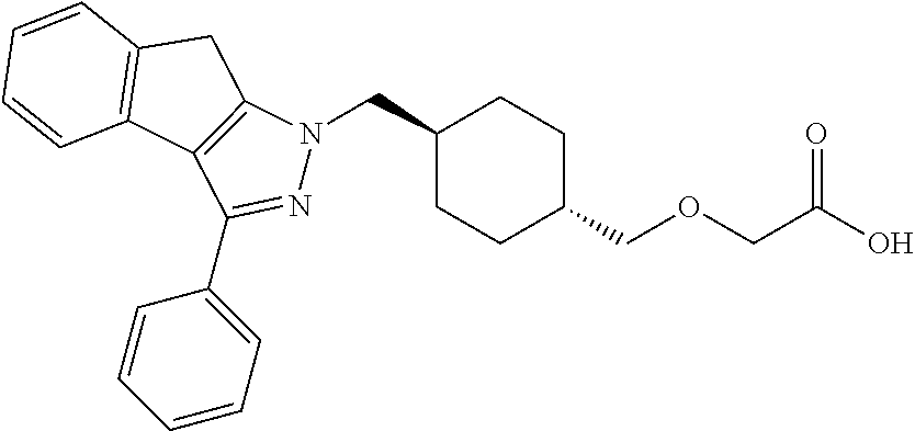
C1(CN2N=C(C3=CC=CC=C3)C3=C2CC2=C3C=CC=C2)CCC(COCC(O)=O)CC1
